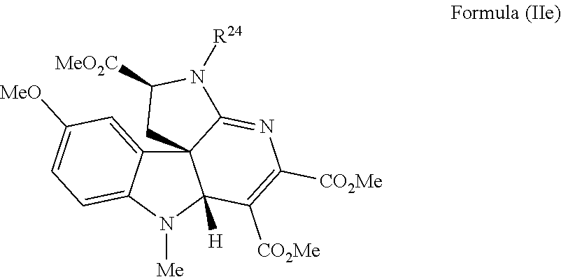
C123C4=CC([MeO])=CC=C4N([Me])C1([H])C([CO2Me])=C([CO2Me])N=C2N([R24])C([MeO2C])C3
